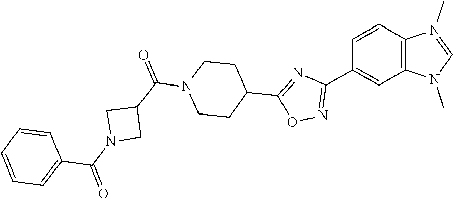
C1(C2=NOC(C3CCN(C(C4CN(C(=O)C5=CC=CC=C5)C4)=O)CC3)=N2)=CC2=C(C=C1)N(C)=CN2C
